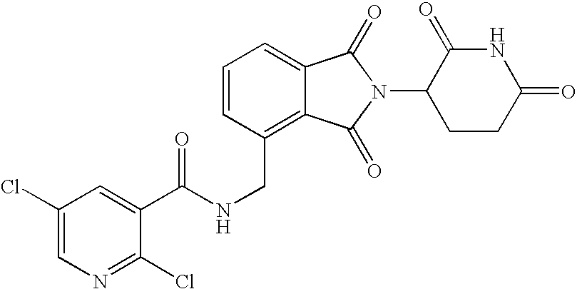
C(C1=C2C(=CC=C1)C(=O)N(C1CCC(=O)NC1=O)C2=O)NC(C1=CC(Cl)=CN=C1Cl)=O
